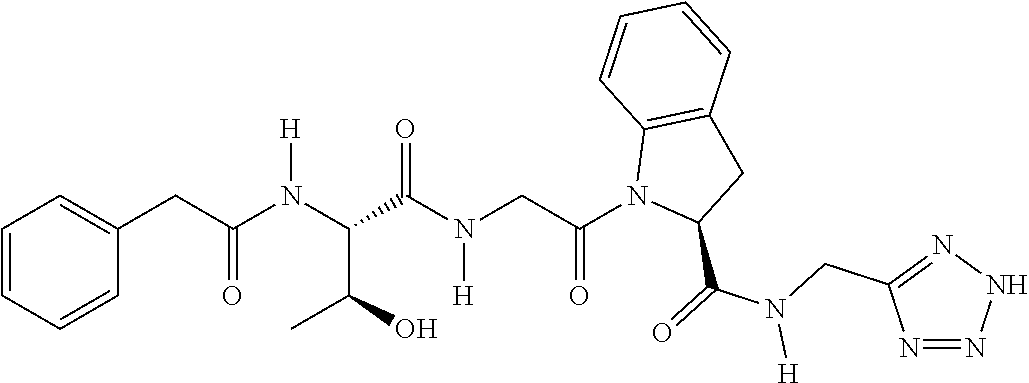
C1=CC=CC(CC(N(C(C(O)C)C(N(CC(N2C(C(N([H])CC3=NNN=N3)=O)CC3=C2C=CC=C3)=O)[H])=O)[H])=O)=C1
